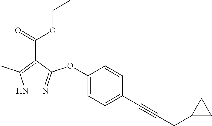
N1N=C(OC2=CC=C(C#CCC3CC3)C=C2)C(C(=O)OCC)=C1C
